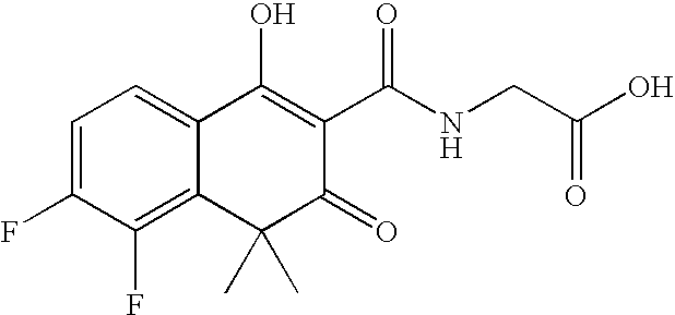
C1=C(F)C(F)=C2C(=C1)C(O)=C(C(NCC(O)=O)=O)C(=O)C2(C)C
